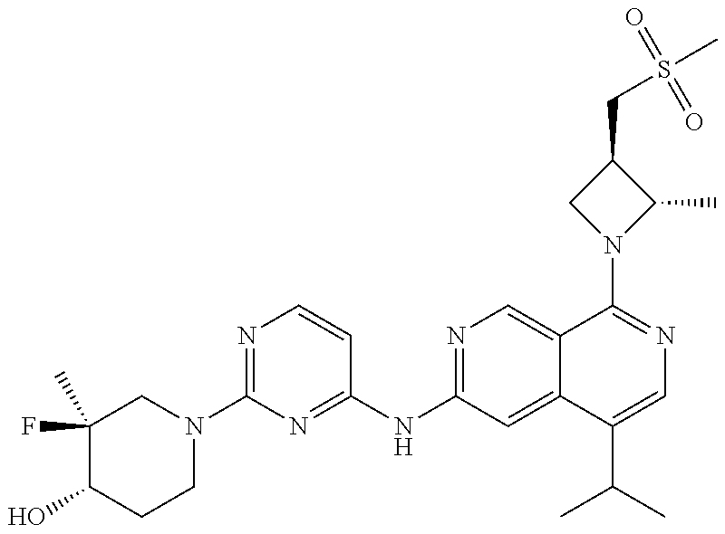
C1(F)(C)C(O)CCN(C2=NC=CC(NC3=NC=C4C(=C3)C(C(C)C)=CN=C4N3C(C)C(CS(C)(=O)=O)C3)=N2)C1
